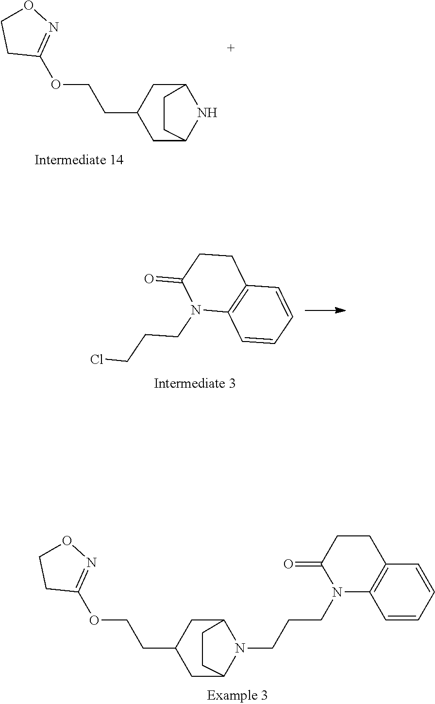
O(CCC1CC2N(CCCN3C4=C(CCC3=O)C=CC=C4)C(C1)CC2)C1=NOCC1.O(CCC1CC2NC(C1)CC2)C1=NOCC1.ClCCCN1C2=C(CCC1=O)C=CC=C2
